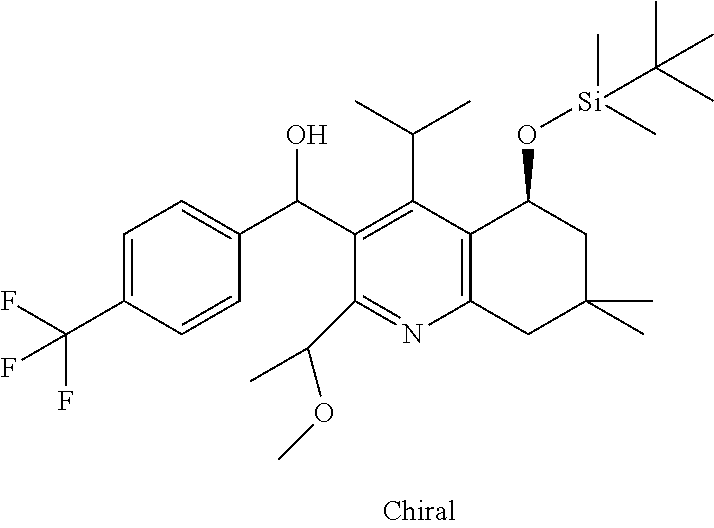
C1=C(C(F)(F)F)C=CC(C(C2=C(C(C)C)C3=C(N=C2C(C)OC)CC(C)(C)CC3O[Si](C)(C)C(C)(C)C)O)=C1
